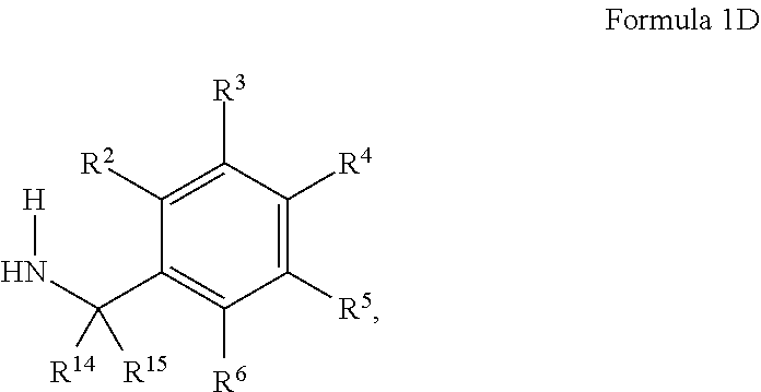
N(C(C1=C([R6])C([R5])=C([R4])C([R3])=C1[R2])([R14])[R15])[H]
